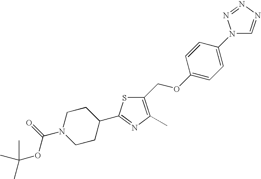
C1(COC2=CC=C(N3C=NN=N3)C=C2)=C(C)N=C(C2CCN(C(=O)OC(C)(C)C)CC2)S1
